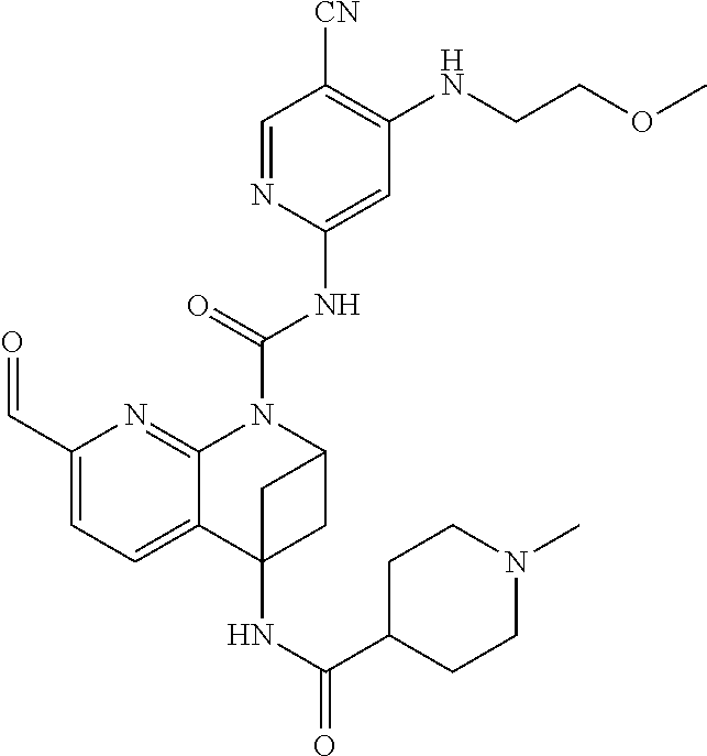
C(NC1=CC(NCCOC)=C([CN])C=N1)(=O)N1C2=NC(C=O)=CC=C2C2(NC(C3CCN(C)CC3)=O)CC1C2
